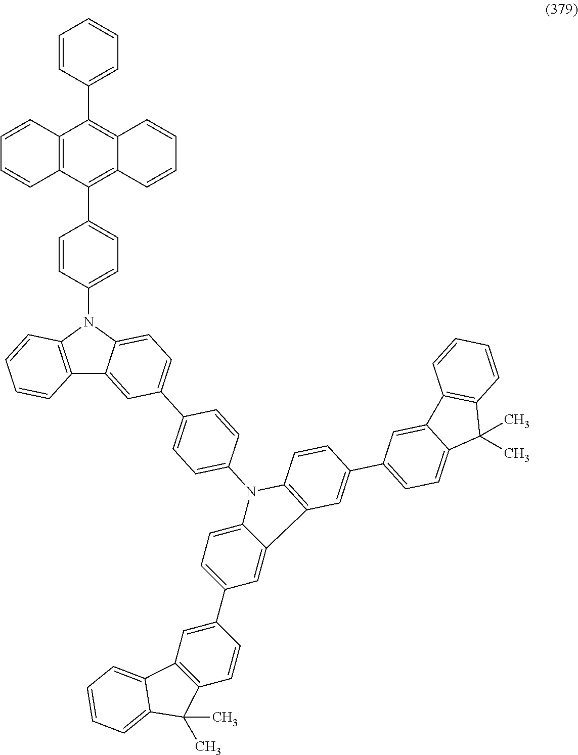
C1=CC(C2=C3C(=C(C4=CC=C(N5C6=C(C7=CC(C8=CC=C(N9C%10=C(C=C(C%11=CC=C%12C(=C%11)C%11=C(C%12(C)C)C=CC=C%11)C=C%10)C%10=CC(C%11=CC%12=C(C=C%11)C(C)(C)C%11=CC=CC=C%12%11)=CC=C9%10)C=C8)=CC=C57)C=CC=C6)C=C4)C4=C2C=CC=C4)C=CC=C3)=CC=C1
